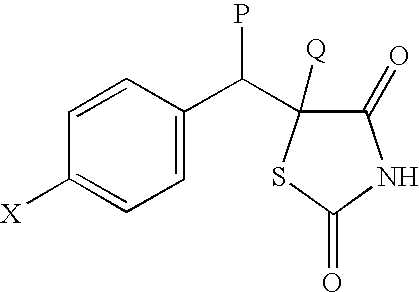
C1([X])=CC=C(C(C2([Q])C(=O)NC(=O)S2)P)C=C1
